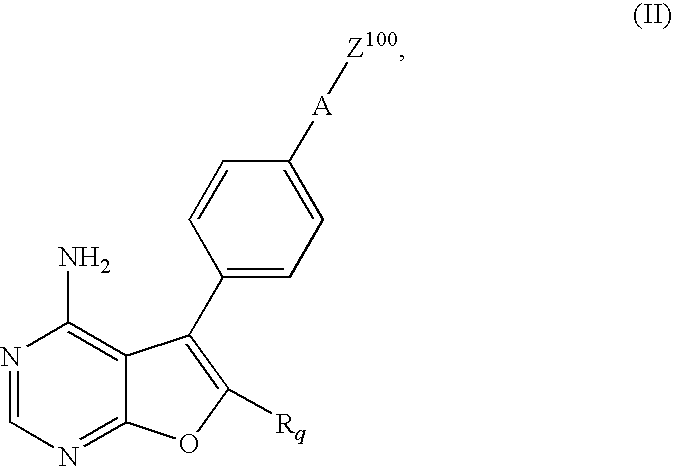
N1=CN=C2C(=C1N)C(C1=CC=C([A][Z100])C=C1)=C([Rq])O2
